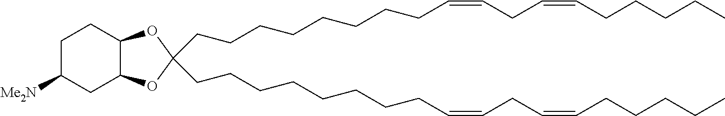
C(CCCCCCCC=CCC=CCCCCC)C1(CCCCCCCCC=CCC=CCCCCC)OC2C(O1)CCC([Me2N])C2
